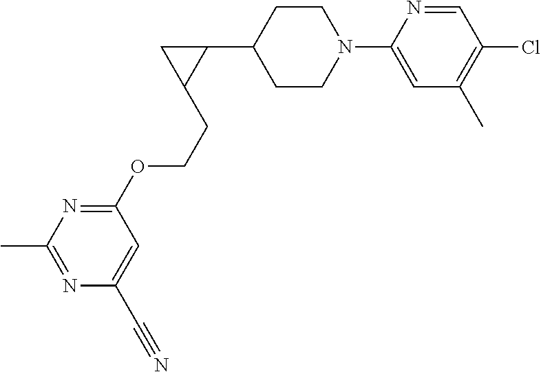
C1CN(C2=CC(C)=C(Cl)C=N2)CCC1C1CC1CCOC1=NC(C)=NC(C#N)=C1
